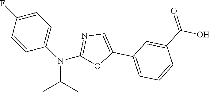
C1=CC(N(C2=NC=C(C3=CC=CC(C(=O)O)=C3)O2)C(C)C)=CC=C1F
